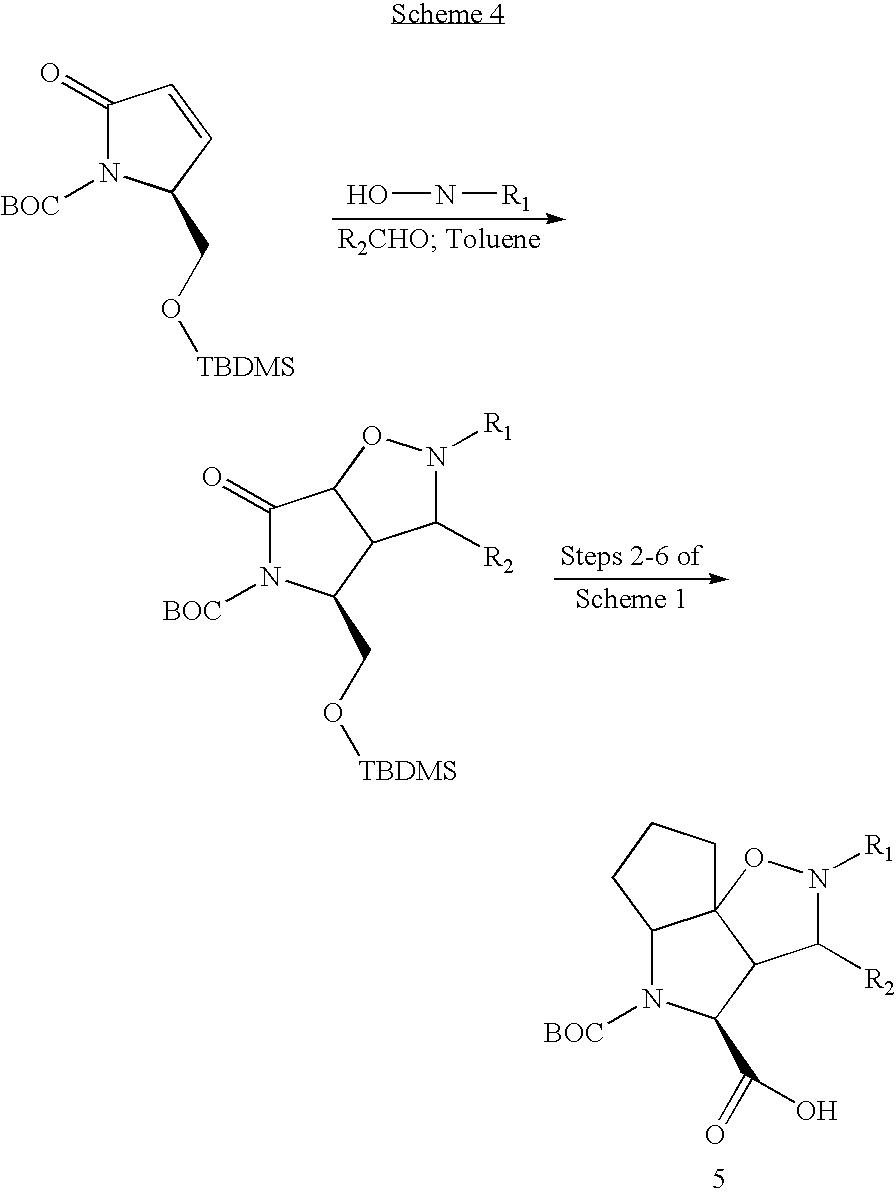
C12N([BOC])C(C(=O)O)C3C1(ON([R1])C3[R2])CCC2.C1(=O)N([BOC])C(CO[TBDMS])C=C1.ON[R1].C1(=O)N([BOC])C(CO[TBDMS])C2C1ON([R1])C2[R2]
